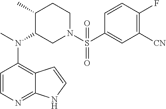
C1=CN=C2C(=C1N(C)C1CN(S(C3=CC([CN])=C(F)C=C3)(=O)=O)CCC1C)C=CN2
